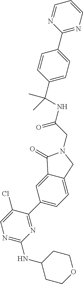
C1=CC(C(NC(CN2C(=O)C3=CC(C4=NC(NC5CCOCC5)=NC=C4Cl)=CC=C3C2)=O)(C)C)=CC=C1C1=NC=CC=N1
